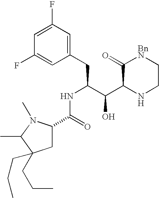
C1C(C(=O)NC(CC2=CC(F)=CC(F)=C2)C(C2NCC[BnN]C2=O)O)N(C)C(C)C1(CCC)CCC
